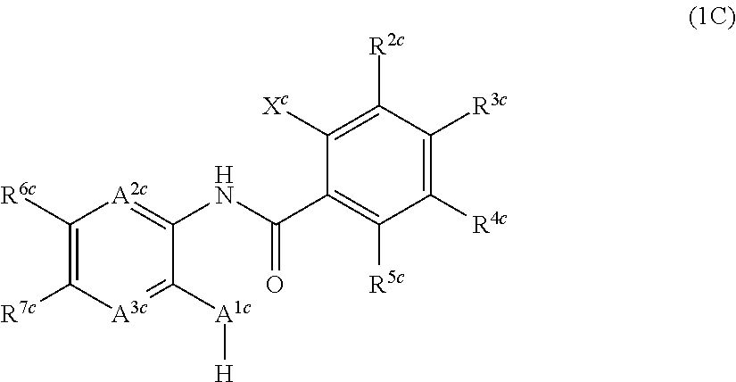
C1([R6c])=C([R7c])[A3c]=C([A1c][H])C(NC(C2=C([R5c])C([R4c])=C([R3c])C([R2c])=C2[Xc])=O)=[A2c]1
